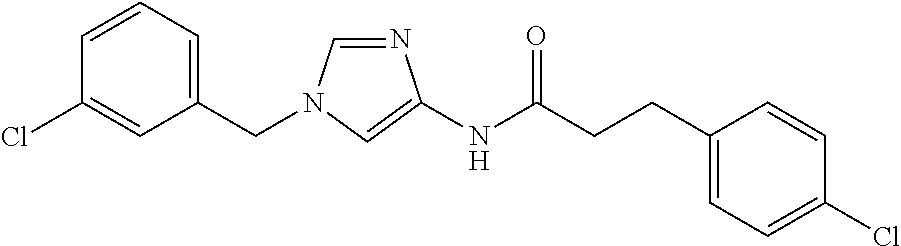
C1=NC(NC(=O)CCC2=CC=C(Cl)C=C2)=CN1CC1=CC=CC(Cl)=C1
